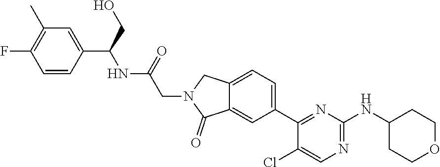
C1(F)=C(C)C=C(C(CO)NC(CN2CC3=CC=C(C4=NC(NC5CCOCC5)=NC=C4Cl)C=C3C2=O)=O)C=C1
